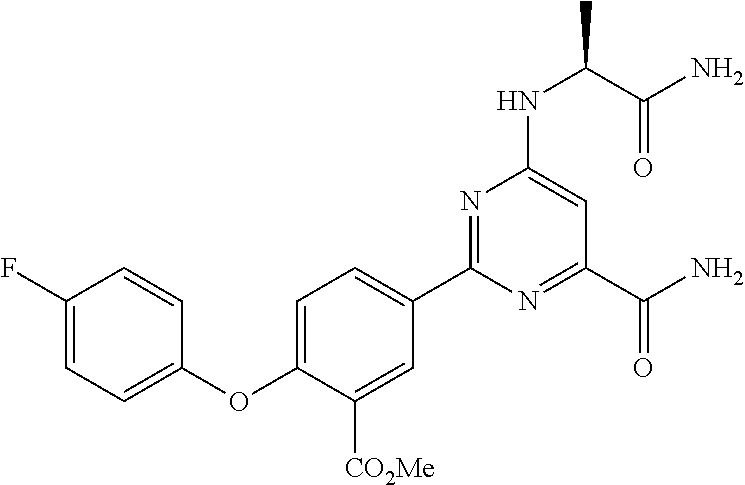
C1(C2=CC=C(OC3=CC=C(F)C=C3)C([CO2Me])=C2)=NC(NC(C)C(N)=O)=CC(C(N)=O)=N1
